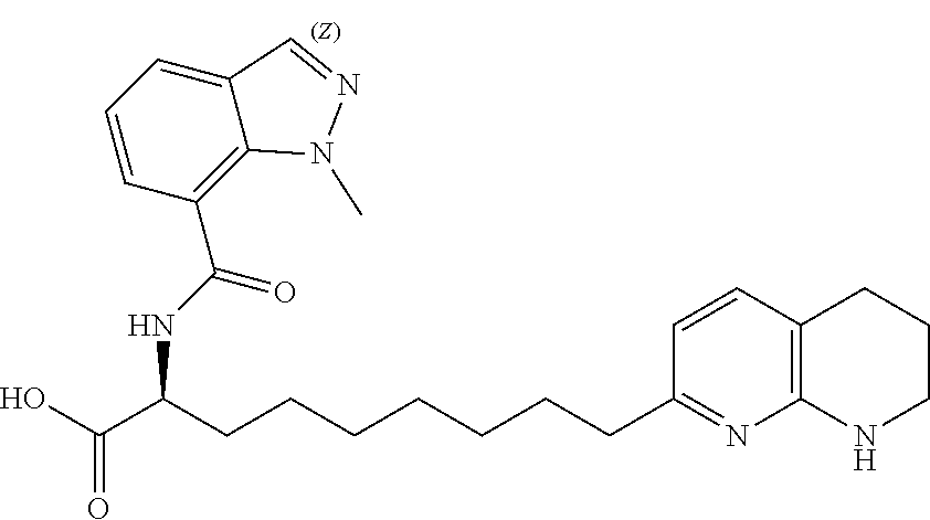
C(CCCCCCCC1=NC2=C(C=C1)CCCN2)(C(O)=O)NC(C1=C2C(=CC=C1)C=NN2C)=O
